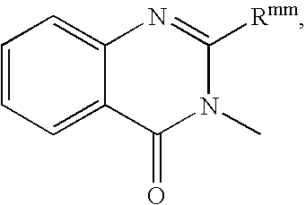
C1=CC=C2C(=C1)N=C([Rmm])N(C)C2=O
